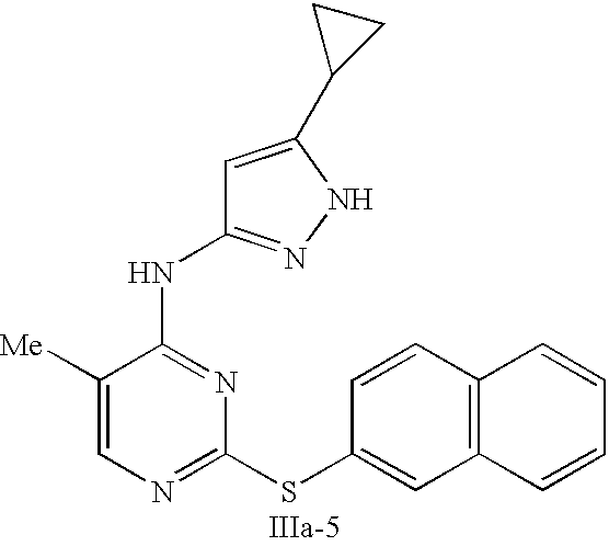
C1([Me])=CN=C(SC2=CC3=C(C=C2)C=CC=C3)N=C1NC1=NNC(C2CC2)=C1
